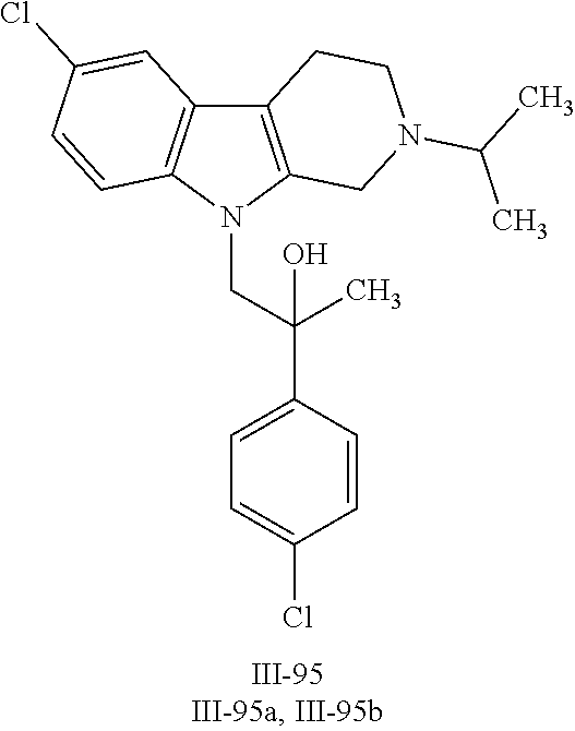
N1(CC(C2=CC=C(Cl)C=C2)(C)O)C2=C(C3=C1C=CC(Cl)=C3)CCN(C(C)C)C2
